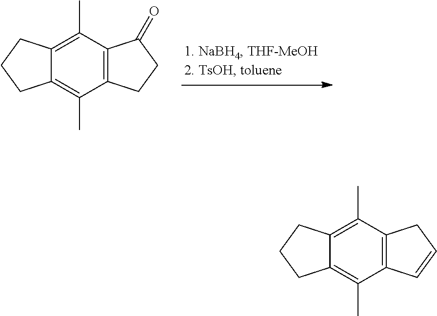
C12=C(C(C)=C3C(=C1C)CCC3)C(=O)CC2.C12=C(C(C)=C3C(=C1C)CCC3)CC=C2
